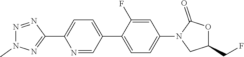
N1=NC(C2=CC=C(C3=CC=C(N4CC(CF)OC4=O)C=C3F)C=N2)=NN1C
